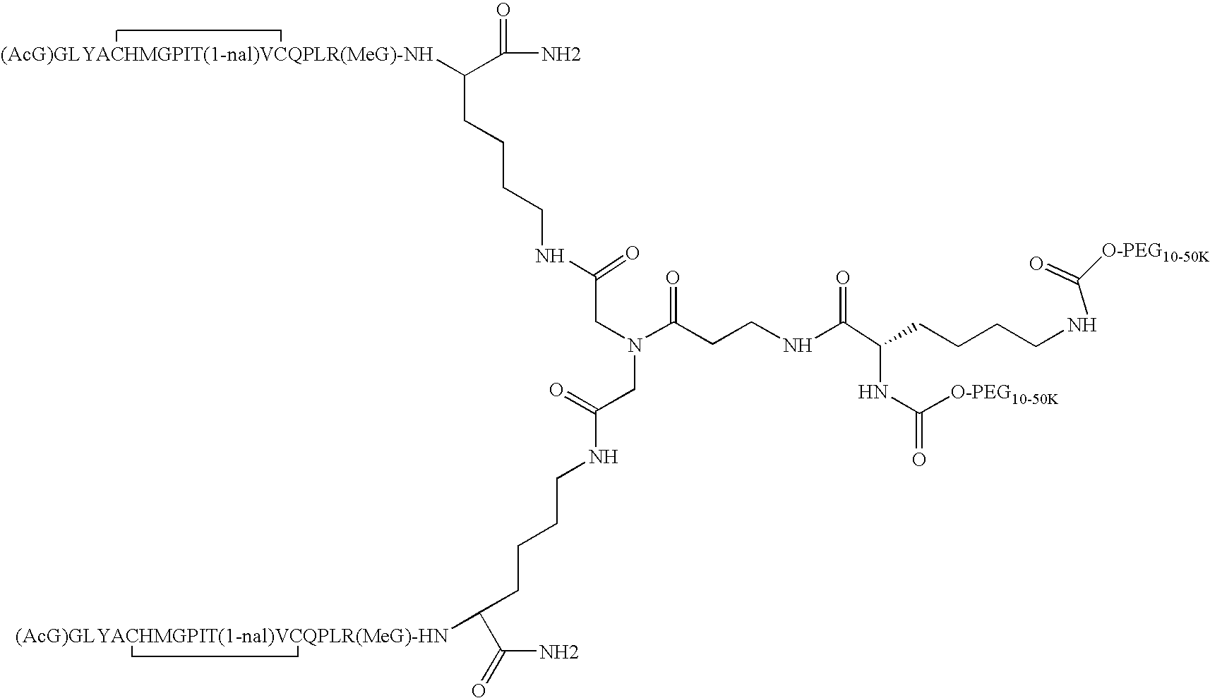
NC(=O)C([(AcG)GLYACHMGPIT(1-nal)VCQPLR(MeG)-NH])CCCCNC(CN(C(=O)CCNC(=O)C(NC(=O)[O-PEG10-50K])CCCCNC([O-PEG10-50K])=O)CC(=O)NCCCCC(C(N)=O)[(AcG)GLYACHMGPIT(1-nal)VCQPLR(MeG)-HN])=O
